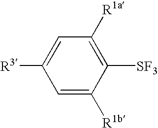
C1=C([R1b])C([SF3])=C([R1a])C=C1[R3]
